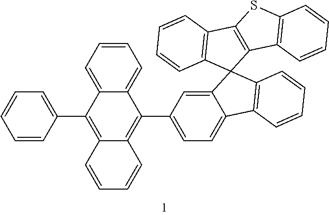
C1=CC(C2=C3C(=C(C4=CC=C5C(=C4)C4(C6=C5C=CC=C6)C5=C(C6=C4C=CC=C6)SC4=C5C=CC=C4)C4=CC=CC=C24)C=CC=C3)=CC=C1
